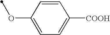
C1=CC(OC)=CC=C1[COOH]
